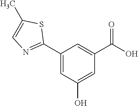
C1(C2=NC=C(C)S2)=CC(O)=CC(C(O)=O)=C1
